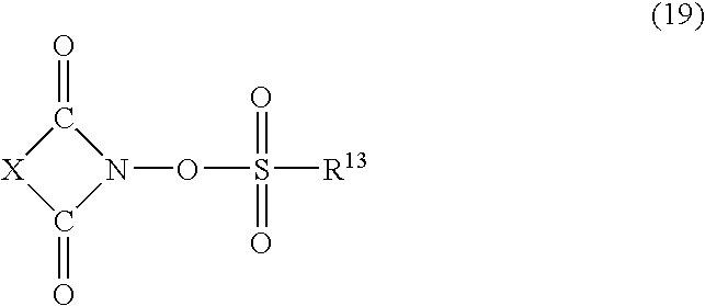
C1(=O)[X]C(=O)N1OS([R13])(=O)=O
